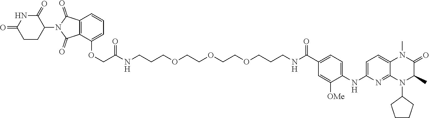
N(C(COC1=CC=CC2=C1C(=O)N(C1C(=O)NC(=O)CC1)C2=O)=O)CCCOCCOCCOCCCNC(=O)C1=CC=C(NC2=CC=C3C(=N2)N(C2CCCC2)C(C)C(=O)N3C)C([OMe])=C1
